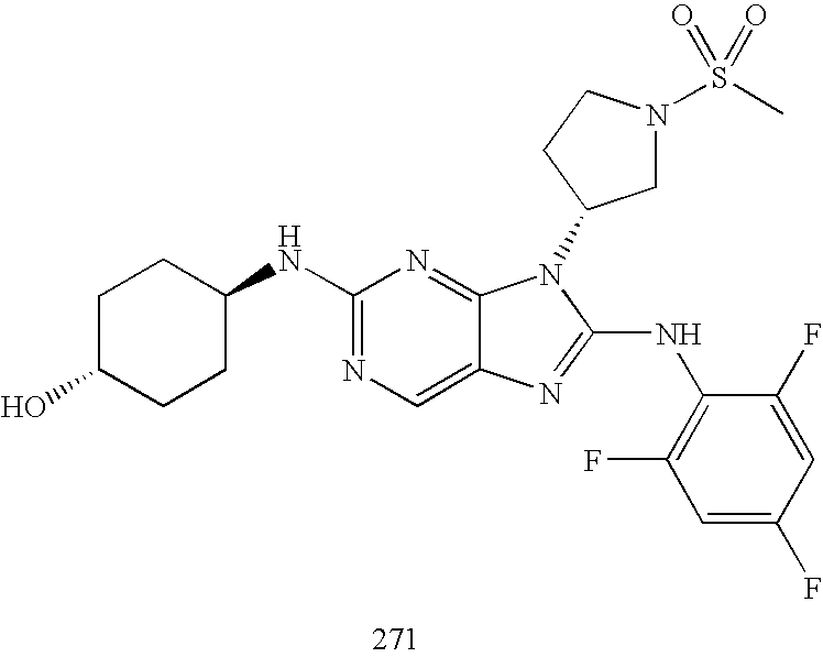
C1(NC2CCC(O)CC2)=NC=C2C(=N1)N(C1CN(S(C)(=O)=O)CC1)C(NC1=C(F)C=C(F)C=C1F)=N2
